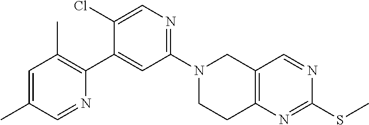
N1(C2=NC=C(Cl)C(C3=C(C)C=C(C)C=N3)=C2)CCC2=C(C1)C=NC(SC)=N2
